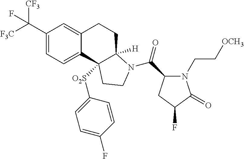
[F3C]C(C1=CC=C2C(=C1)CCC1([H])C2([O2S]C2=CC=C(F)C=C2)CCN1C(C1N(CC[OCH3])C(=O)C(F)C1)=O)([CF3])F
